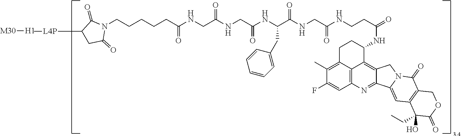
C(NCC(NCC(NC(C(NCC(NCCC(NC1C2=C3C(=NC4=C2C(=C(C)C(F)=C4)CC1)C1=CC2=C(C(=O)N1C3)COC(=O)C2(O)CC)=O)=O)=O)CC1=CC=CC=C1)=O)=O)(CCCCCN1C(=O)C([L4P]C)CC1=O)=O.[M30][H1]
